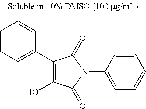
C1(C2=CC=CC=C2)=C(O)C(=O)N(C2=CC=CC=C2)C1=O
